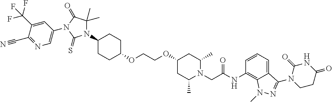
O(CCOC1CC(C)N(CC(NC2=C3C(=CC=C2)C(N2C(=O)NC(=O)CC2)=NN3C)=O)C(C)C1)C1CCC(N2C(C)(C)C(=O)N(C3=CN=C(C#N)C(C(F)(F)F)=C3)C2=S)CC1
